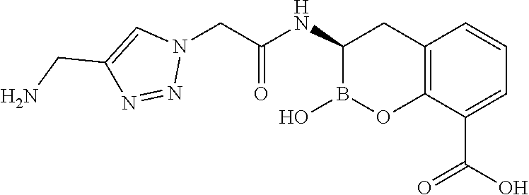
C12=C(C(C(O)=O)=CC=C1)OB(O)C(NC(=O)CN1C=C(CN)N=N1)C2
